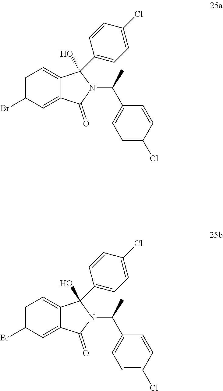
C1=C(Br)C=C2C(=C1)C(O)(C1=CC=C(Cl)C=C1)N(C(C1=CC=C(Cl)C=C1)C)C2=O.C1=C(Br)C=C2C(=C1)C(O)(C1=CC=C(Cl)C=C1)N(C(C1=CC=C(Cl)C=C1)C)C2=O
